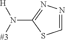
[#3]N(C1=NN=CS1)[H]
